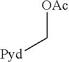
[OAc]C[Pyd]
